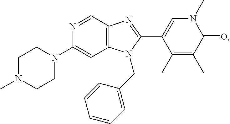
C1(N2CCN(C)CC2)=CC2=C(C=N1)N=C(C1=CN(C)C(=O)C(C)=C1C)N2CC1=CC=CC=C1
